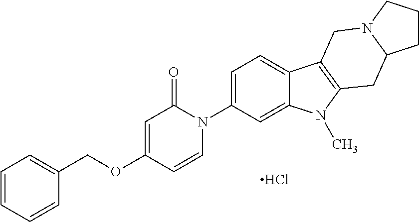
Cl.C1(COC2=CC(=O)N(C3=CC=C4C(=C3)N(C)C3=C4CN4C(C3)CCC4)C=C2)=CC=CC=C1
